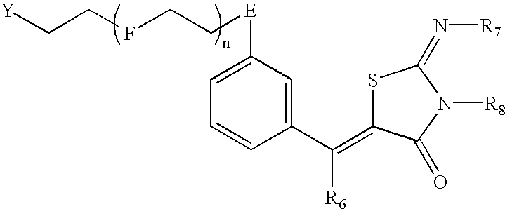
[Y]CCFCC[E]C1=CC=CC(C([R6])=C2SC(=N[R7])N([R8])C2=O)=C1
